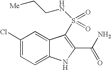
C1(Cl)=CC=C2C(=C1)C(S(=O)(=O)NCC[Me])=C(C(N)=O)N2
